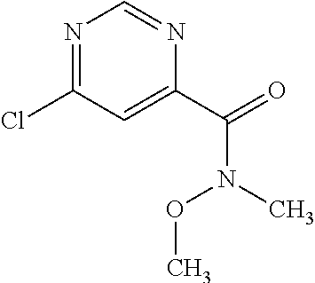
N1=C(Cl)C=C(C(=O)N(C)OC)N=C1
